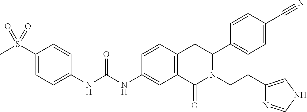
C1(S(C)(=O)=O)=CC=C(NC(NC2=CC3=C(C=C2)CC(C2=CC=C(C#N)C=C2)N(CCC2=CNC=N2)C3=O)=O)C=C1
